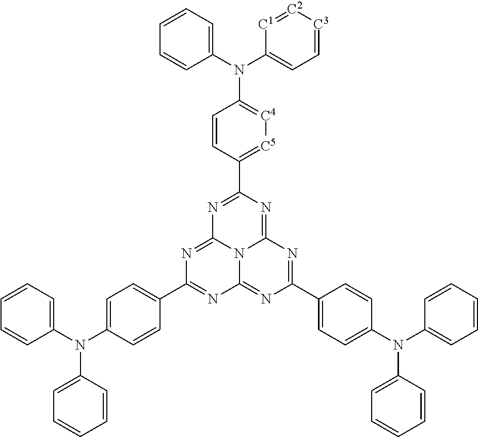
C1=CC=CC(N(C2=CC=C(C3=NC4=NC(C5=CC=C(N(C6=CC=CC=C6)C6=CC=CC=C6)C=C5)=NC5=NC(C6=[C5][C4]=C(N(C7=CC=CC=C7)C7=CC=[C3][C2]=[C1]7)C=C6)=NC(=N3)N45)C=C2)C2=CC=CC=C2)=C1
